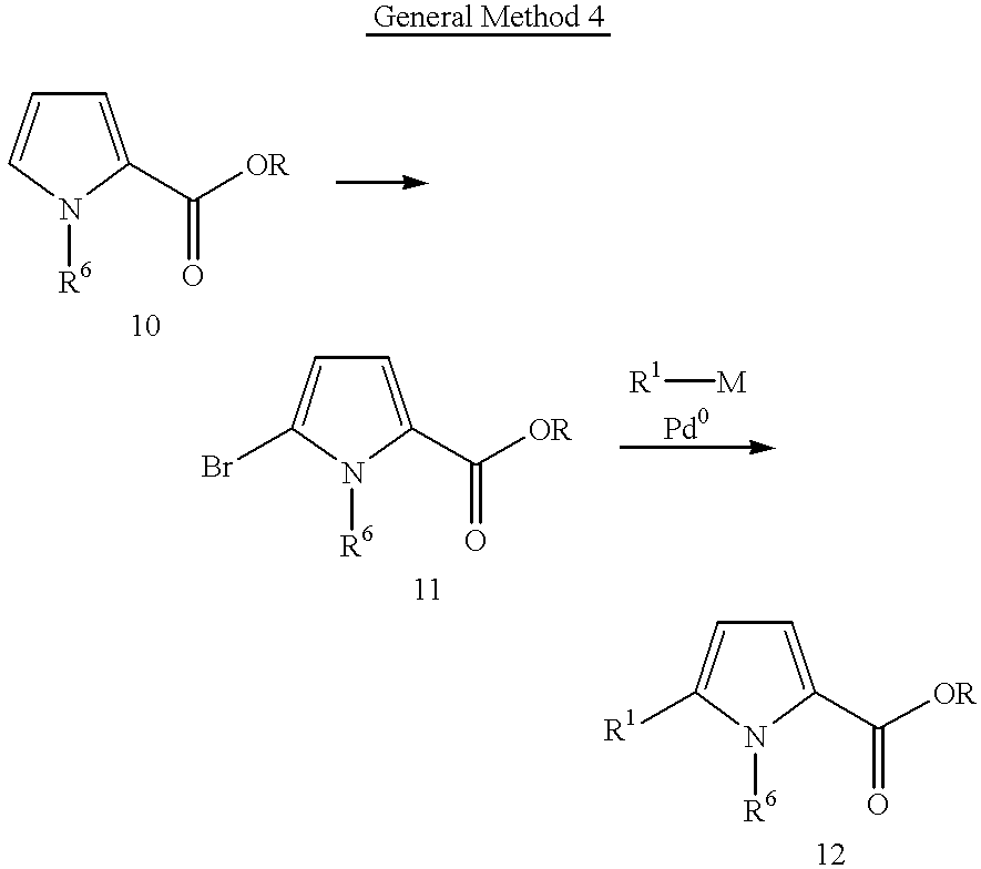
C1(C([OR])=O)=CC=CN1[R6].C1(C([OR])=O)=CC=C(Br)N1[R6].[R1][M].C1(C([OR])=O)=CC=C([R1])N1[R6]
